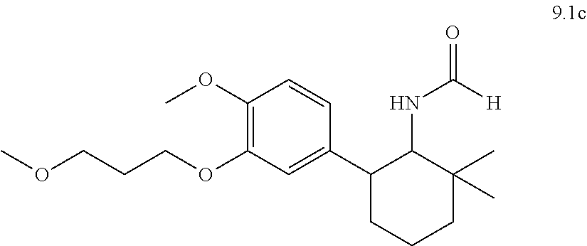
O(CCCOC1=C(OC)C=CC(C2C(NC(=O)[H])C(C)(C)CCC2)=C1)C
